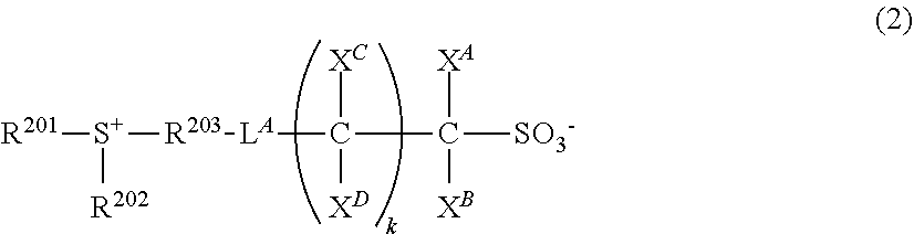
[R201][S+]([R203][LA]C([XC])([XD])C([XA])([XB])[SO3-])[R202]
